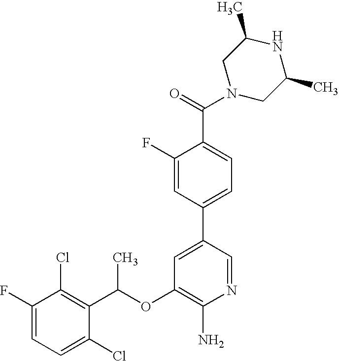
FC1=CC=C(Cl)C(C(OC2=C(N)N=CC(C3=CC=C(C(N4CC(C)NC(C)C4)=O)C(F)=C3)=C2)C)=C1Cl
